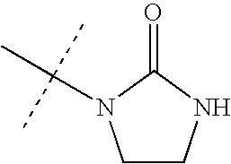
C1(=O)N(C(C)(C)C)CCN1
